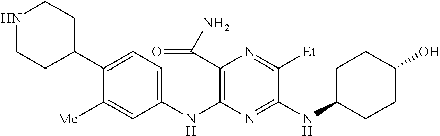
C1(NC2=C(C(N)=O)N=C([Et])C(NC3CCC(O)CC3)=N2)=CC=C(C2CCNCC2)C([Me])=C1
